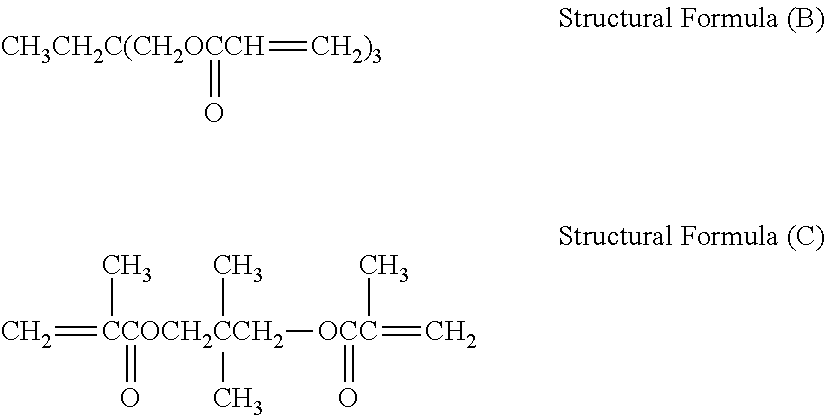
C=[CCOCH2CCH2](=O)(C)([OCC](=C)(C)=O)(C)C.[CH3CH2C(CH2OCCH](=[CH2)3])=O
